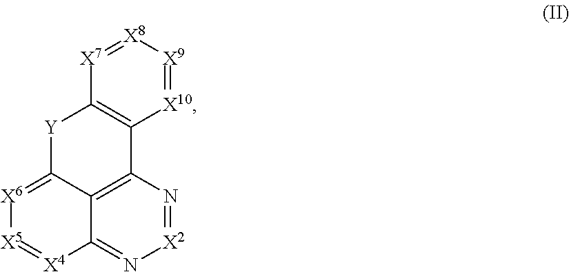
C12=C3N=[X2]N=C1[X4]=[X5][X6]=C2[Y]C1=C3[X10]=[X9][X8]=[X7]1
